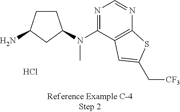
NC1CCC(N(C2=NC=NC3=C2C=C(C[CF3])S3)C)C1.Cl
